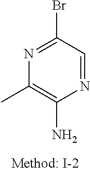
N1=CC(Br)=NC(C)=C1N
